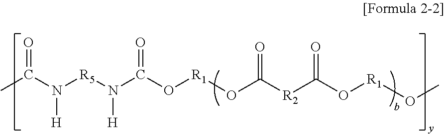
CC(N([R5]N(C(O[R1]OC([R2]C(O[R1]OC)=O)=O)=O)[H])[H])=O
